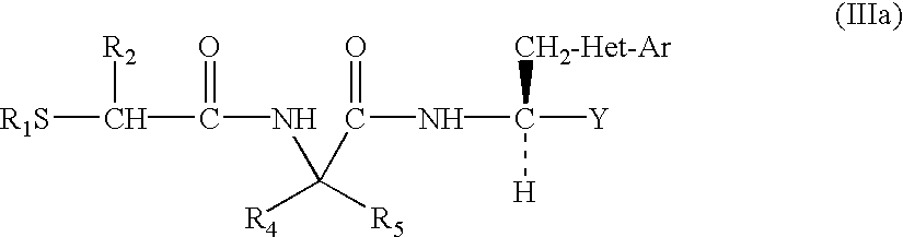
[R1S]C([R2])C(=O)NC(C(NC([Y])([H])[CH2-Het-Ar])=O)([R4])[R5]
